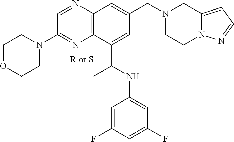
C1OCCN(C2=NC3=C(N=C2)C=C(CN2CCN4C(=CC=N4)C2)C=C3C(NC2=CC(F)=CC(F)=C2)C)C1
